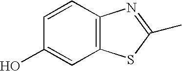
C12=C(C=CC(O)=C1)N=C(C)S2
